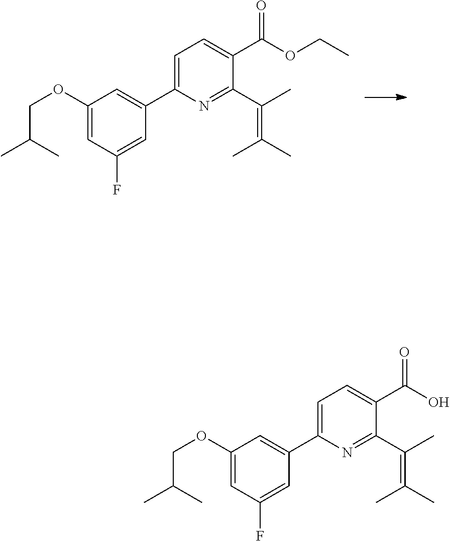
C1=C(C2=CC(OCC(C)C)=CC(F)=C2)N=C(C(C)=C(C)C)C(C(OCC)=O)=C1.C1=C(C2=CC(OCC(C)C)=CC(F)=C2)N=C(C(C)=C(C)C)C(C(O)=O)=C1
